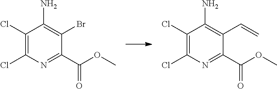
C1(Cl)=C(Cl)N=C(C(OC)=O)C(Br)=C1N.C1(Cl)=C(Cl)N=C(C(OC)=O)C(C=C)=C1N
